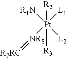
[R1N][Pt]([L1])([NR8]=[R7RC])([L2])([R2])[R3]
